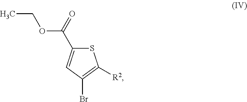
O(C(C1=CC(Br)=C([R2])S1)=O)CC
